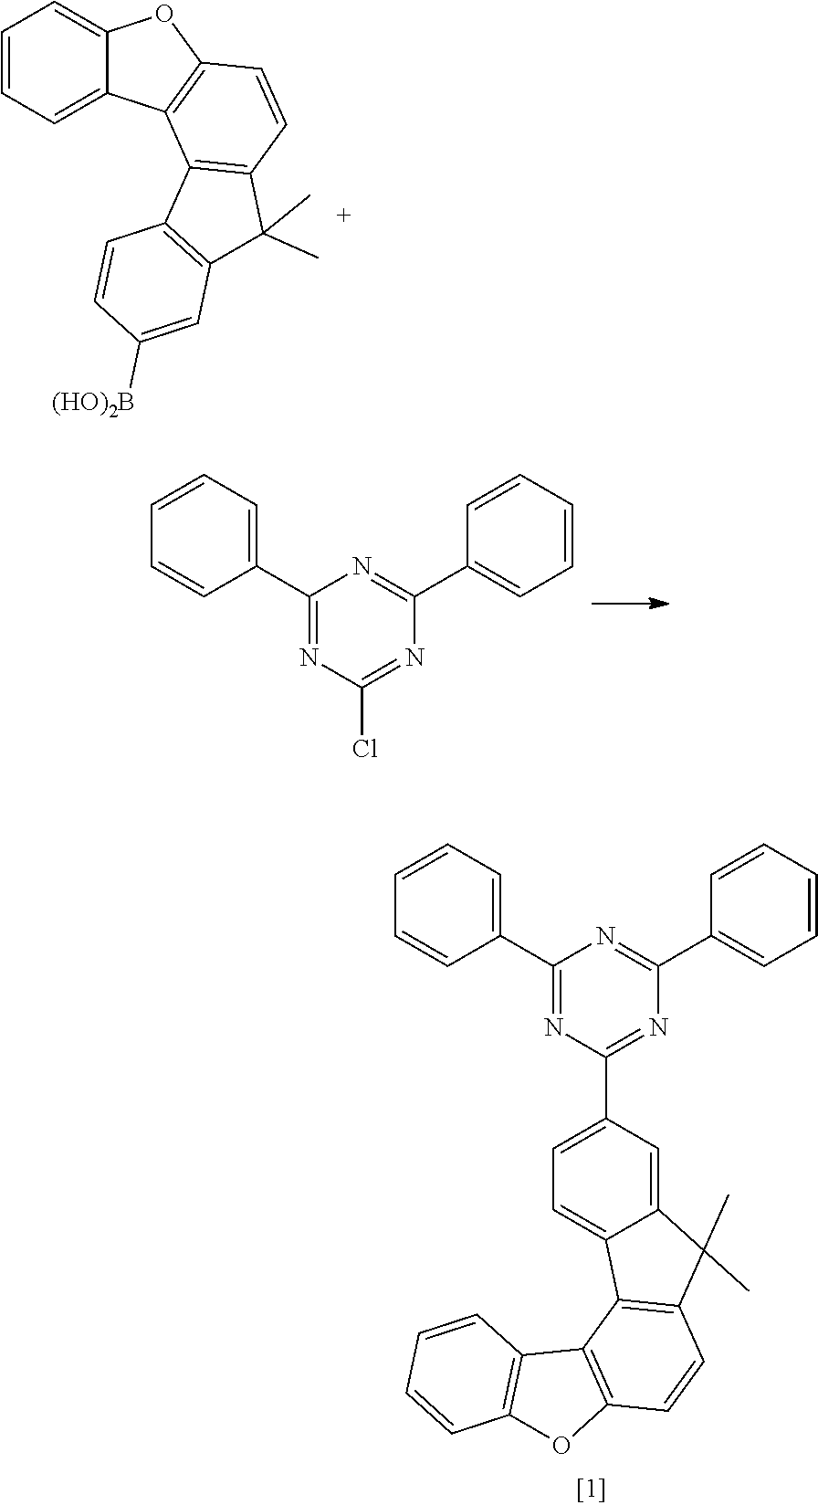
C1=CC=C2C(=C1)OC1=C2C2=C(C=C1)C(C)(C)C1=C2C=CC([(HO)2B])=C1.C1(C2=CC=CC=C2)=NC(Cl)=NC(C2=CC=CC=C2)=N1.C1(C2=CC=CC=C2)=NC(C2=CC=C3C(=C2)C(C)(C)C2=C3C3=C(C=C2)OC2=C3C=CC=C2)=NC(C2=CC=CC=C2)=N1
